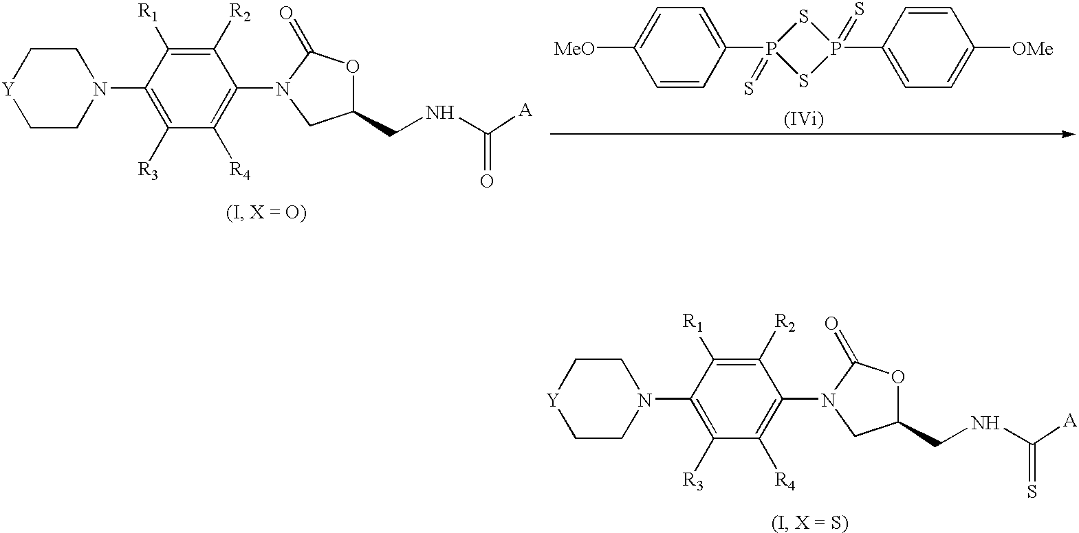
C1C[Y]CCN1C1=C([R3])C([R4])=C(N2C(=O)OC(CNC(=S)[A])C2)C([R2])=C1[R1].C1C[Y]CCN1C1=C([R3])C([R4])=C(N2C(=O)OC(CNC(=O)[A])C2)C([R2])=C1[R1].C1=C([MeO])C=CC(P2(=S)SP(C3=CC=C([OMe])C=C3)(=S)S2)=C1
